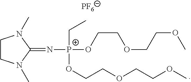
C1CN(C)C(=N[P+](CC)(OCCOCCOC)OCCOCCOC)N1C.[PF6]
